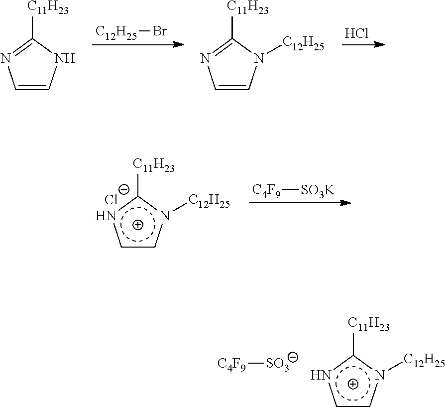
[C12H25]Br.Cl.C1=CNC([C11H23])=N1.C1=CN([C12H25])C([C11H23])=N1.c1cn([C12H25])c([C11H23])n1.[Cl-].[C4F9][SO3K].[C4F9][SO3].c1cn([C12H25])c([C11H23])n1
